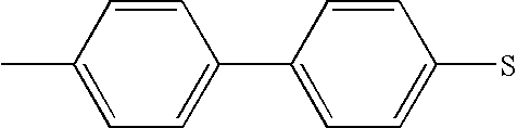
C1=CC(C)=CC=C1C1=CC=C(S)C=C1
